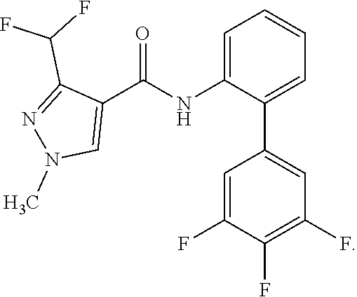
FC1=CC(C2=CC=CC=C2NC(C2=CN(C)N=C2C(F)F)=O)=CC(F)=C1F
